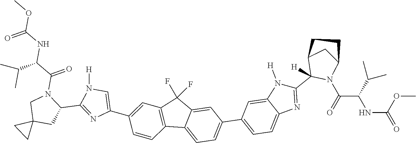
C12=CC=C(C3=CC=C4C(=C3)N([H])C(C3([H])N(C(=O)C(C(C)C)NC(OC)=O)C5CC3CC5)=N4)C=C1C(F)(F)C1=C2C=CC(C2=CN([H])C(C3N(C(C(C(C)C)NC(OC)=O)=O)CC4(C3)CC4)=N2)=C1
